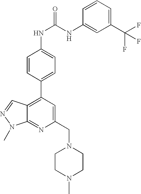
C1(C(F)(F)F)=CC=CC(NC(=O)NC2=CC=C(C3=C4C(=NC(CN5CCN(C)CC5)=C3)N(C)N=C4)C=C2)=C1
